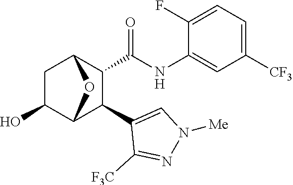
C1C(O)C2C(C3=CN([Me])N=C3[F3C])C(C(=O)NC3=CC([CF3])=CC=C3F)C1O2
